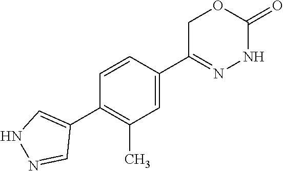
C1(C2=C(C)C=C(C3=NNC(=O)OC3)C=C2)=CNN=C1
